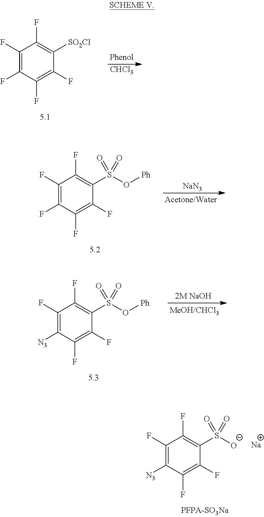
C1(F)=C([N3])C(F)=C(F)C(S([O-])(=O)=O)=C1F.[Na].C1(F)=C(F)C(F)=C(F)C([SO2Cl])=C1F.[CHCl3].C1(F)=C(F)C(F)=C(F)C(S(O[Ph])(=O)=O)=C1F.[NaN3].C1(F)=C([N3])C(F)=C(F)C(S(O[Ph])(=O)=O)=C1F
